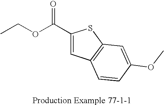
O(C(C1=CC2=C(S1)C=C(OC)C=C2)=O)CC
